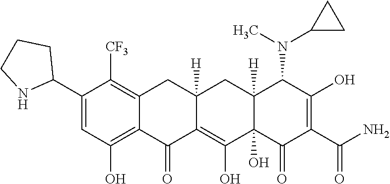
C12=C(O)C=C(C3CCCN3)C([CF3])=C1CC1([H])C(=C(O)C3(O)C([H])(C1)C(N(C1CC1)C)C(O)=C(C(N)=O)C3=O)C2=O
